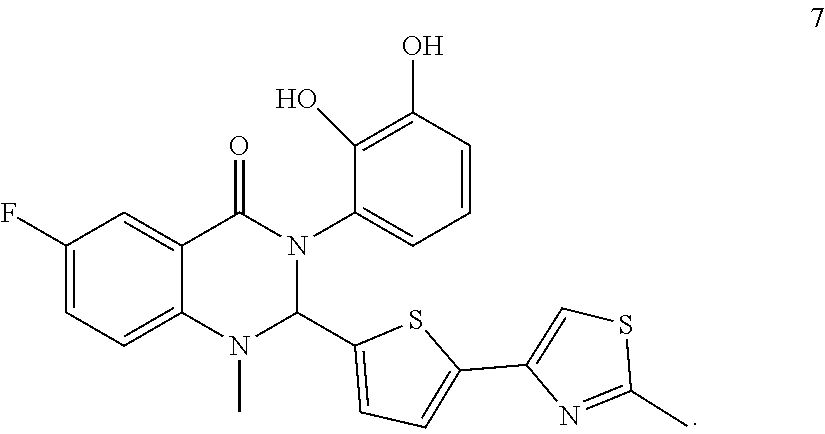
C1(F)=CC=C2C(=C1)C(=O)N(C1=CC=CC(O)=C1O)C(C1=CC=C(C3=CSC(C)=N3)S1)N2C
